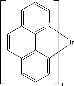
C1=CC=C2C3=N1[Ir]C1=CC=CC(=C31)C=C2
